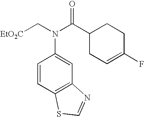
[EtO2C]CN(C(C1CC=C(F)CC1)=O)C1=CC2=C(C=C1)SC=N2
